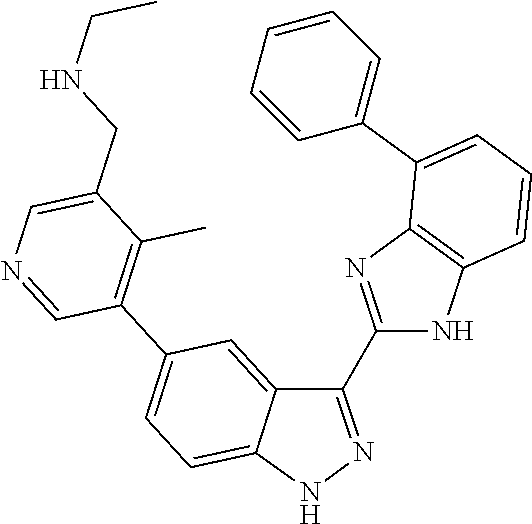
C1(CNCC)=CN=CC(C2=CC=C3C(=C2)C(C2=NC4=C(N2)C=CC=C4C2=CC=CC=C2)=NN3)=C1C
